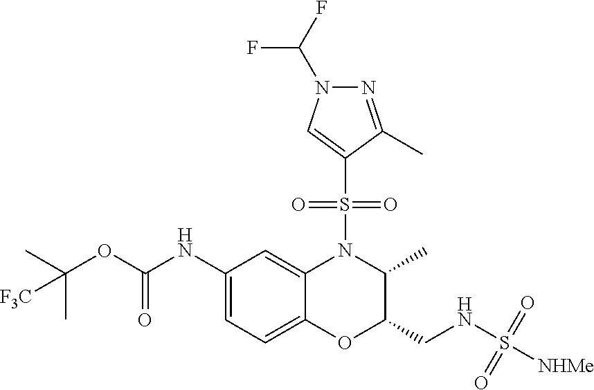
C1(NC(OC(C)(C)[F3C])=O)=CC=C2C(=C1)N(S(=O)(=O)C1=CN(C(F)F)N=C1C)C(C)C(CNS([NHMe])(=O)=O)O2
